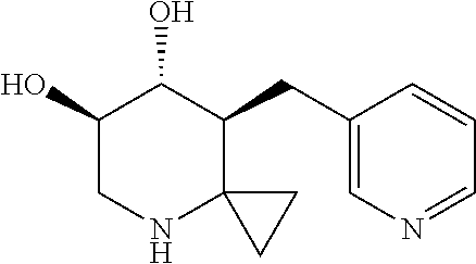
C1(CC2C3(CC3)NCC(O)C2O)=CN=CC=C1
